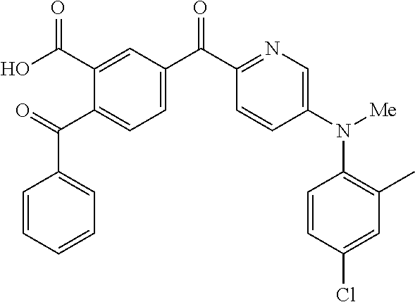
O=C(C1=CC=C(C(C2=NC=C(N([Me])C3=C(C)C=C(Cl)C=C3)C=C2)=O)C=C1C(O)=O)C1=CC=CC=C1
